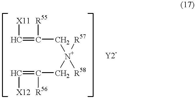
[R57][N+]([R58])(CC([R55])=C[X11])CC([R56])=C[X12]
